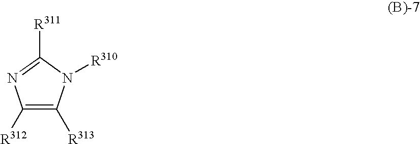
C1([R312])=C([R313])N([R310])C([R311])=N1
